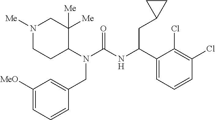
N1([Me])CCC(N(C(NC(C2=CC=CC(Cl)=C2Cl)CC2CC2)=O)CC2=CC([MeO])=CC=C2)C([Me])([Me])C1
